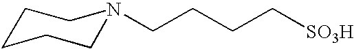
C1CCCN(CCCC[SO3H])C1
